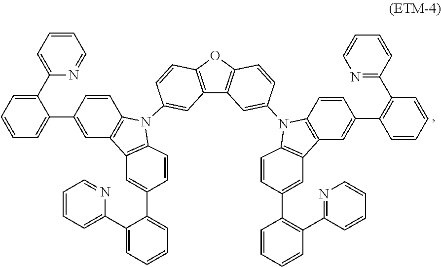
C1=CC=C(C2=CC=CC=C2C2=CC3=C(C=C2)N(C2=CC4=C(OC5=C4C=C(N4C6=C(C=C(C7=C(C8=NC=CC=C8)C=CC=C7)C=C6)C6=C4C=CC(C4=C(C7=NC=CC=C7)C=CC=C4)=C6)C=C5)C=C2)C2=C3C=C(C3=CC=CC=C3C3=CC=CC=N3)C=C2)N=C1
